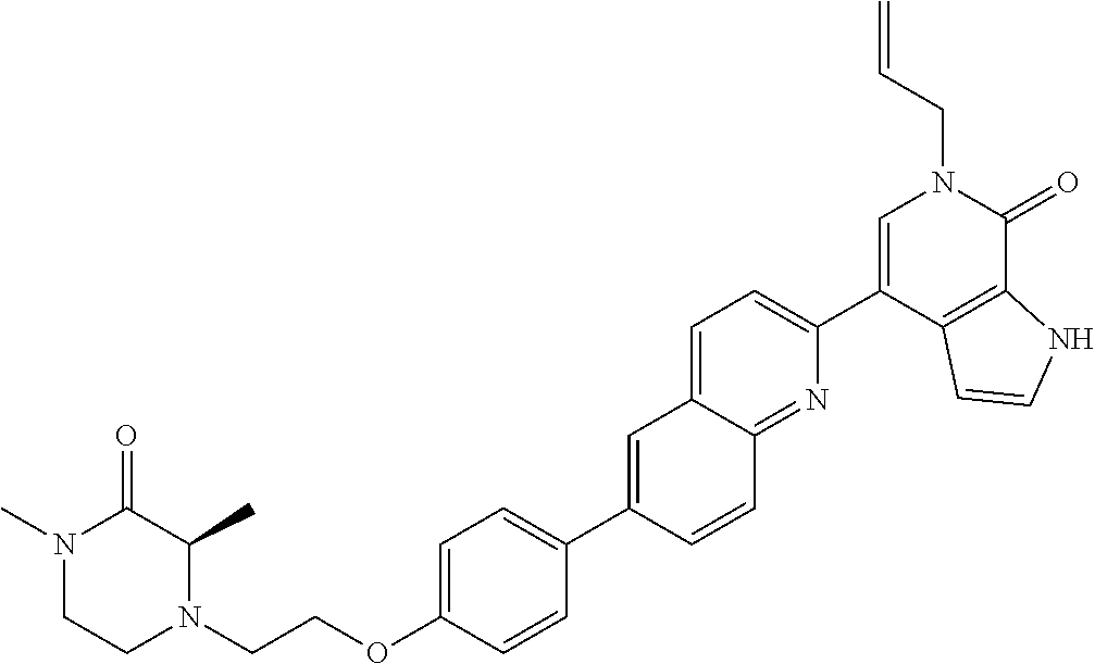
C(OC1=CC=C(C2=CC3=CC=C(C4=CN(CC=C)C(=O)C5=C4C=CN5)N=C3C=C2)C=C1)CN1C(C)C(=O)N(C)CC1
